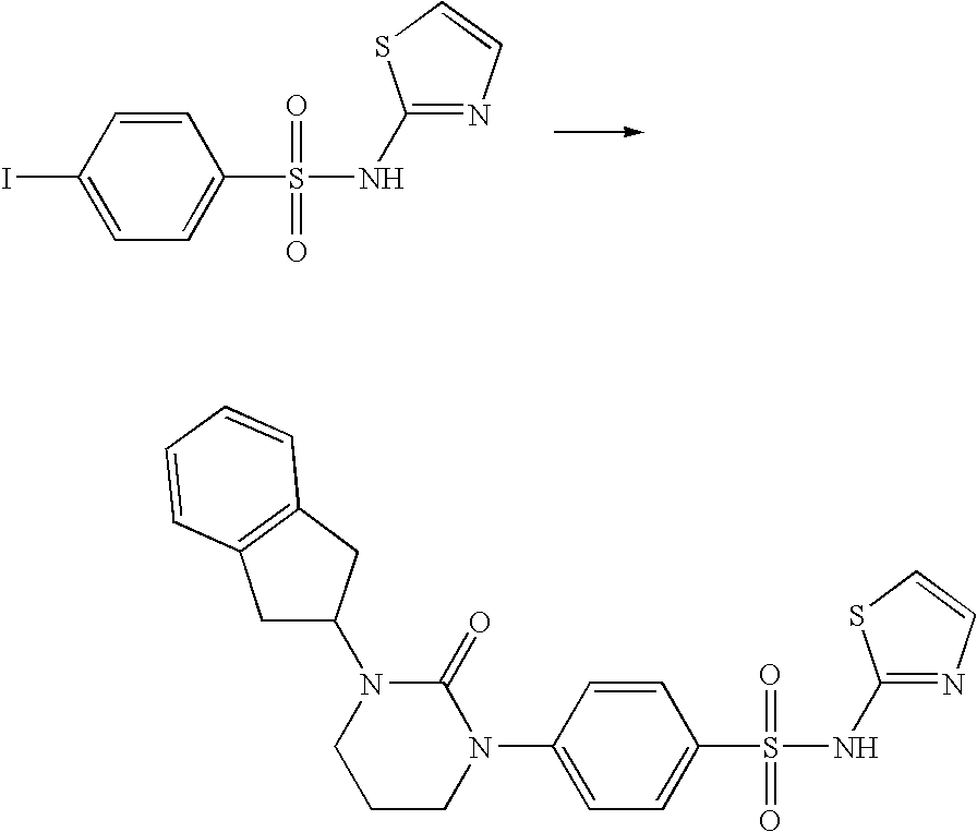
C1=CC(I)=CC=C1S(=O)(=O)NC1=NC=CS1.C1=CC(N2C(=O)N(C3CC4=C(C3)C=CC=C4)CCC2)=CC=C1S(=O)(=O)NC1=NC=CS1
